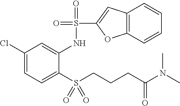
S(C1=CC2=C(O1)C=CC=C2)(=O)(=O)NC1=CC(Cl)=CC=C1S(CCCC(N(C)C)=O)(=O)=O
